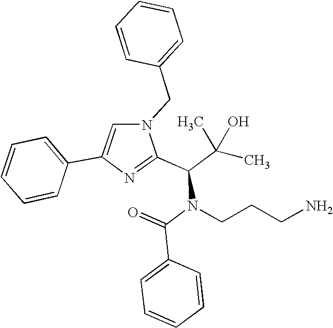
N1(CC2=CC=CC=C2)C=C(C2=CC=CC=C2)N=C1C(C(C)(C)O)N(C(C1=CC=CC=C1)=O)CCCN
